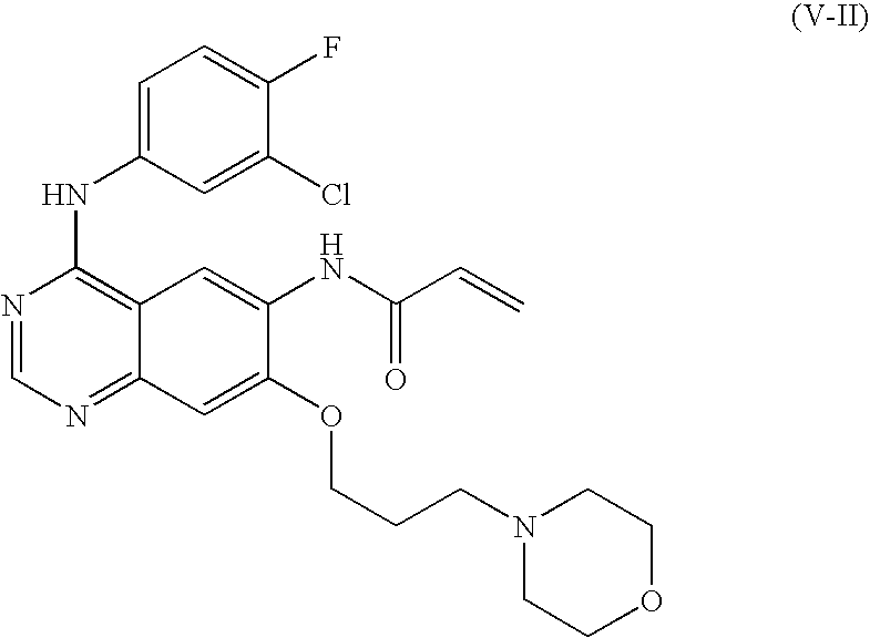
N1=CN=C2C(=C1NC1=CC=C(F)C(Cl)=C1)C=C(NC(C=C)=O)C(OCCCN1CCOCC1)=C2
